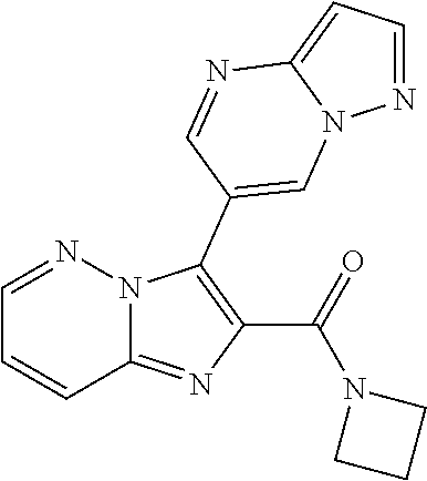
C12=NC(C(=O)N3CCC3)=C(C3=CN4N=CC=C4N=C3)N1N=CC=C2
